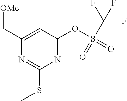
C1(C[OMe])=CC(OS(C(F)(F)F)(=O)=O)=NC(SC)=N1
